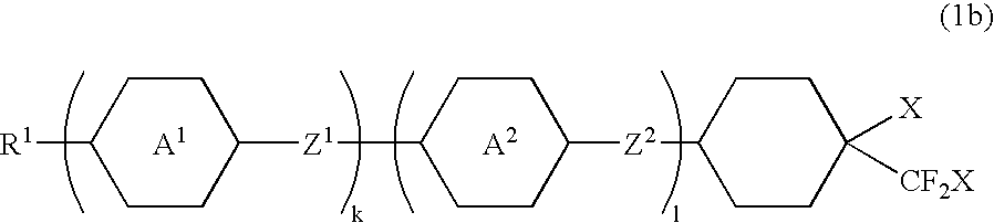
[A1].[A2].[R1]C1CCC([Z1]C2CCC([Z2]C3CCC([X])([CF2X])CC3)CC2)CC1
